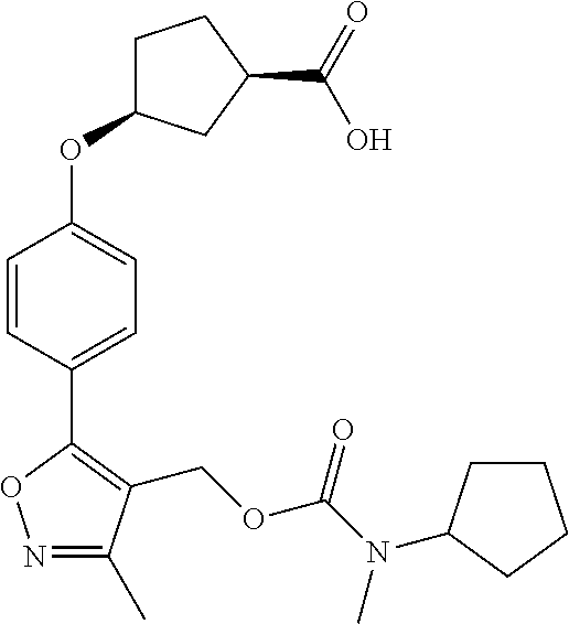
N1=C(C)C(COC(=O)N(C)C2CCCC2)=C(C2=CC=C(OC3CCC(C(=O)O)C3)C=C2)O1
